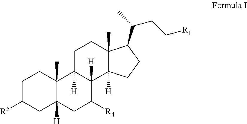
C1C([R5])CC2([H])C(C)(C1)C1([H])C([H])(C([R4])C2)C2([H])C(C)(CC1)C(C(C)CC[R1])CC2
